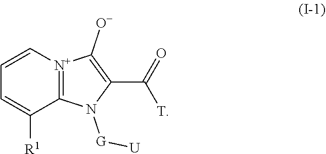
C1([R1])=CC=C[N+]2=C1N([G][U])C(C([T])=O)=C2[O-]
